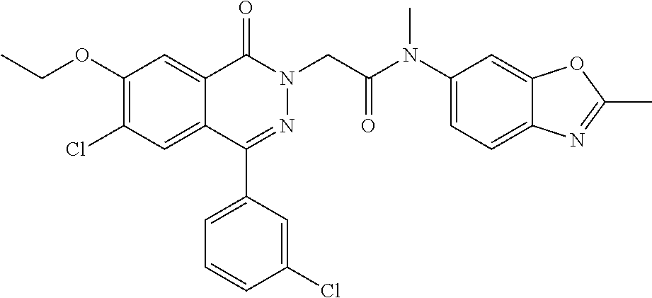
C1(C2=CC=CC(Cl)=C2)=NN(CC(N(C2=CC=C3C(=C2)OC(C)=N3)C)=O)C(=O)C2=CC(OCC)=C(Cl)C=C12
